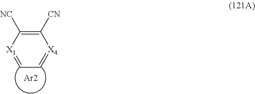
C1([CN])=C([NC])[X1]=CC=[X4]1.[Ar2]
